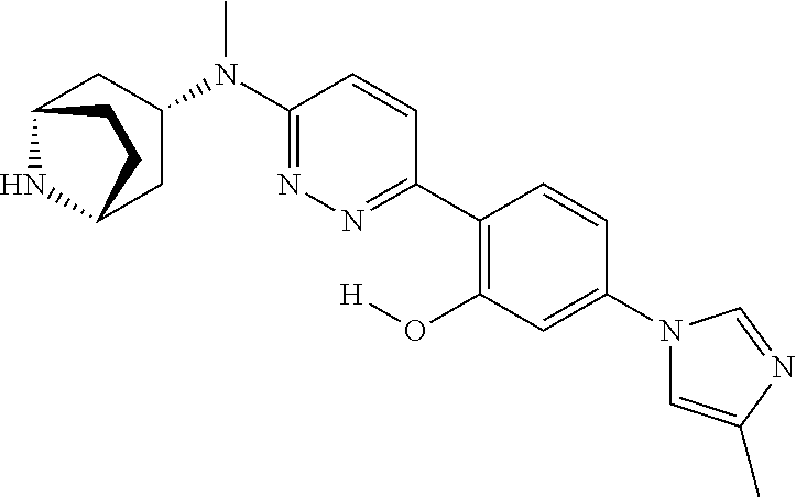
C12NC(CC(N(C3=NN=C(C4=C(O[H])C=C(N5C=C(C)N=C5)C=C4)C=C3)C)C1)CC2
